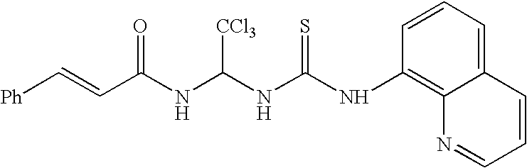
[Ph]C=CC(NC(NC(NC1=C2C(=CC=C1)C=CC=N2)=S)[CCl3])=O
